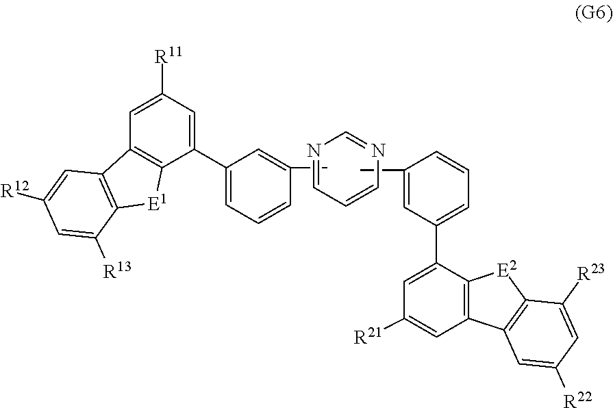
[R21]C1=CC2=C([E2]C3=C2C=C([R22])C=C3[R23])C(C2=CC=CC(C)=C2)=C1.C1(C2=CC([R11])=CC3=C2[E1]C2=C3C=C([R12])C=C2[R13])=CC=CC(C)=C1.N1=CC=CN=C1
